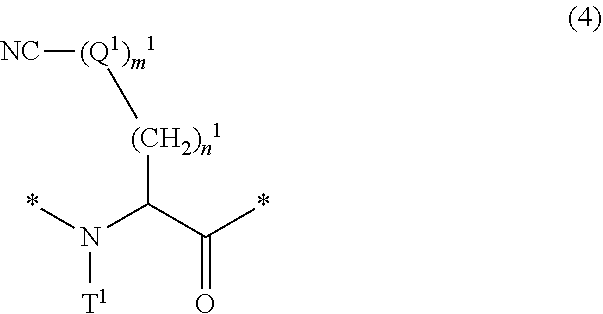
N(C(C(*)=O)[(CH2)n1][(Q1)m1][NC])(*)[T1]
